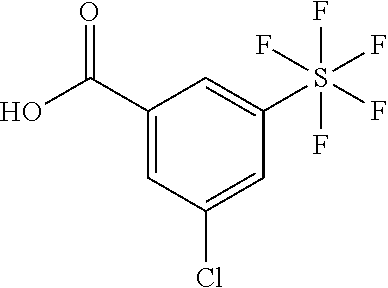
OC(C1=CC(Cl)=CC(S(F)(F)(F)(F)F)=C1)=O
